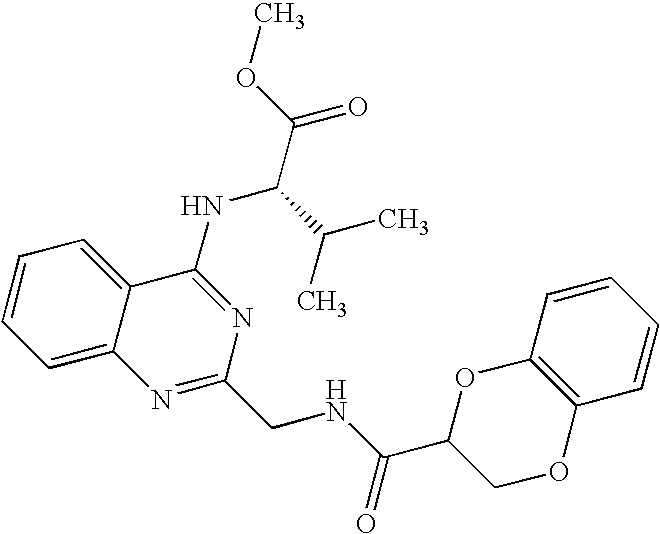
C1=CC=C2C(=C1)C(NC(C(C)C)C(=O)OC)=NC(CNC(=O)C1COC3=C(O1)C=CC=C3)=N2
